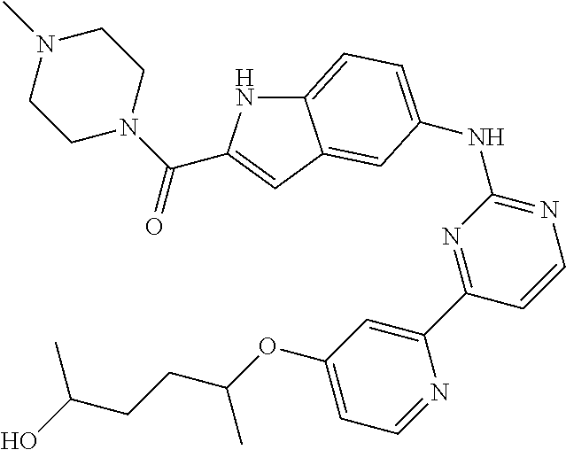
C12=CC=C(NC3=NC=CC(C4=CC(OC(CCC(O)C)C)=CC=N4)=N3)C=C1C=C(C(N1CCN(C)CC1)=O)N2
